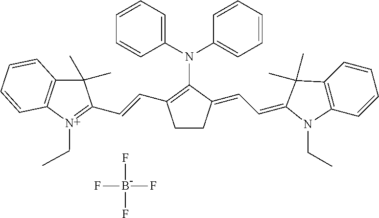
C1CC(=CC=C2N(CC)C3=C(C2(C)C)C=CC=C3)C(N(C2=CC=CC=C2)C2=CC=CC=C2)=C1C=CC1=N(CC)C2=C(C1(C)C)C=CC=C2.FB(F)(F)F
